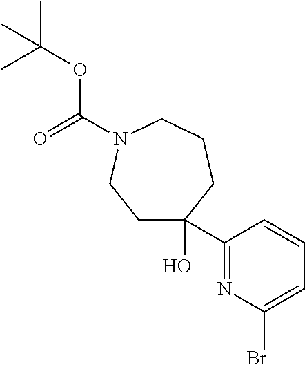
C1C(O)(C2=NC(Br)=CC=C2)CCCN(C(OC(C)(C)C)=O)C1
